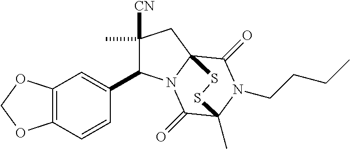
C12=C(C=CC(C3C(C)([CN])CC45N3C(=O)C(C)(N(CCCC)C4=O)SS5)=C1)OCO2
